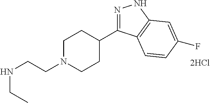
N1=C(C2CCN(CCNCC)CC2)C2=C(N1)C=C(F)C=C2
